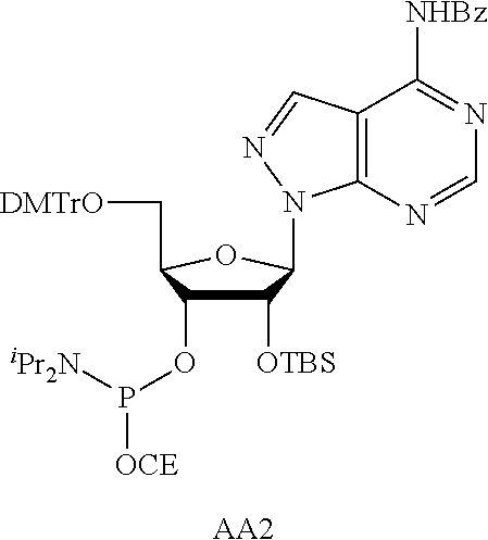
C12=C(N=CN=C1[NHBz])N(C1C([OTBS])C(OP([iPr2N])[OCE])C(C[DMTrO])O1)N=C2.[AA2]
